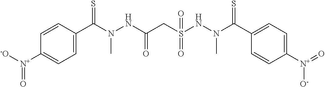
C1=CC(C(N(NC(CS(NN(C(C2=CC=C([N+](=O)[O-])C=C2)=S)C)(=O)=O)=O)C)=S)=CC=C1[N+]([-O])=O
